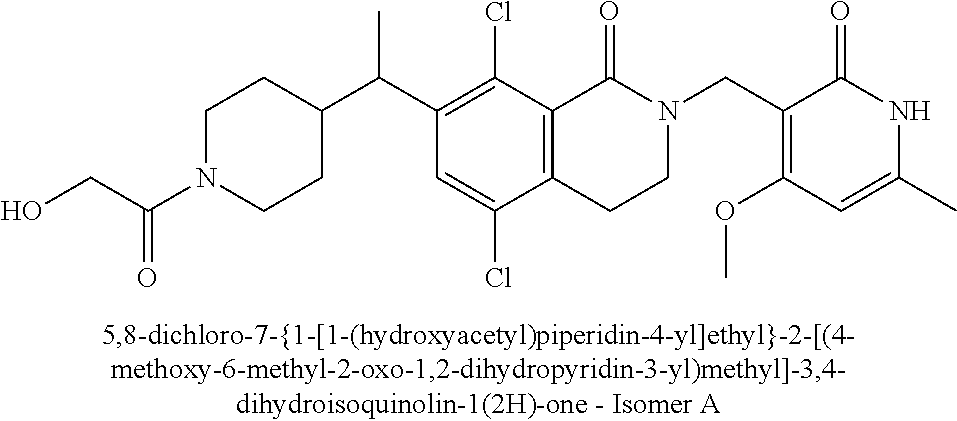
C1(C(C2=C(Cl)C3=C(C(Cl)=C2)CCN(CC2=C(OC)C=C(C)NC2=O)C3=O)C)CCN(C(CO)=O)CC1
